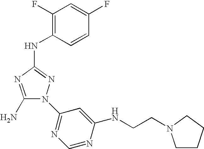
C1(N)=NC(NC2=C(F)C=C(F)C=C2)=NN1C1=NC=NC(NCCN2CCCC2)=C1
